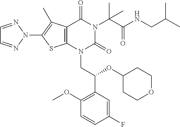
C12=C(N(CC(C3=C(OC)C=CC(F)=C3)OC3CCOCC3)C(=O)N(C(C(NCC(C)C)=O)(C)C)C1=O)SC(N1N=CC=N1)=C2C
